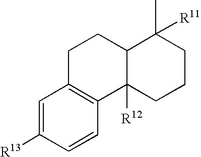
C1=C([R13])C=CC2=C1CCC1C2([R12])CCCC1(C)[R11]
